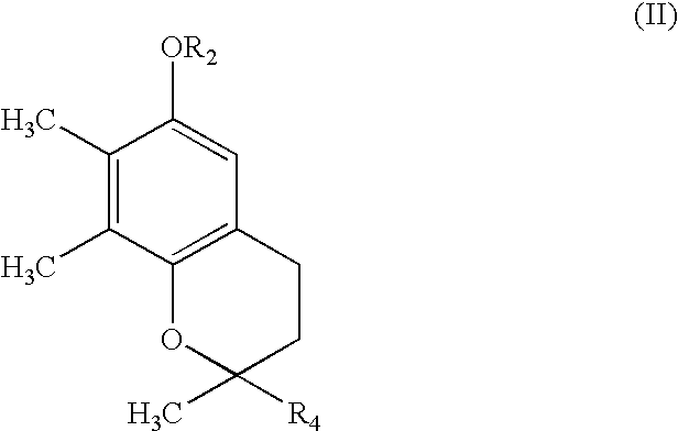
C1(C)=C(C)C2=C(C=C1[OR2])CCC(C)([R4])O2
